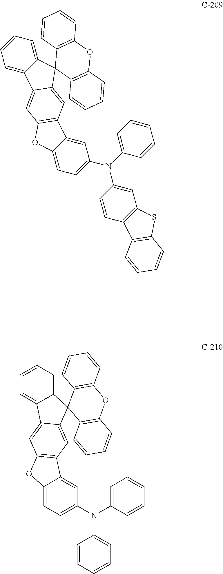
C12=CC=C(N(C3=CC4=C(C=C3)C3=C(S4)C=CC=C3)C3=CC=CC=C3)C=C1C1=C(O2)C=C2C(=C1)C1(C3=CC=CC=C23)C2=C(C=CC=C2)OC2=C1C=CC=C2.C12=CC=C(N(C3=CC=CC=C3)C3=CC=CC=C3)C=C1C1=C(O2)C=C2C(=C1)C1(C3=CC=CC=C23)C2=C(C=CC=C2)OC2=C1C=CC=C2
